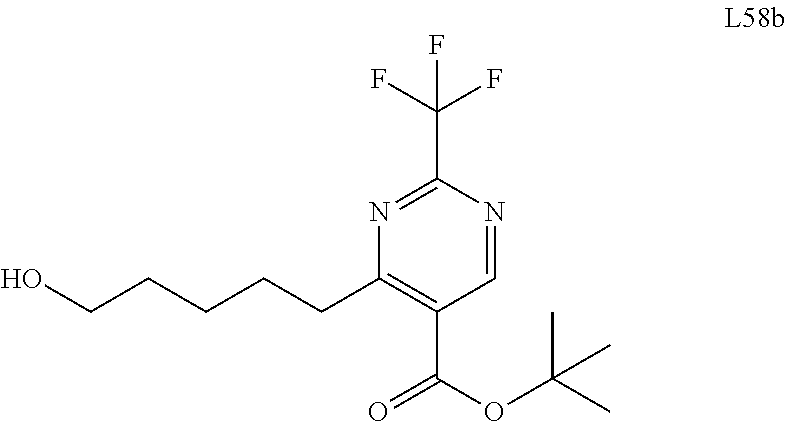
C(CCC1=C(C(=O)OC(C)(C)C)C=NC(C(F)(F)F)=N1)CCO
